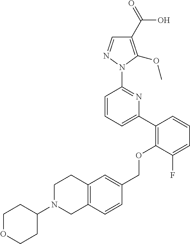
C1(C2=C(OCC3=CC4=C(C=C3)CN(C3CCOCC3)CC4)C(F)=CC=C2)=CC=CC(N2N=CC(C(=O)O)=C2OC)=N1
